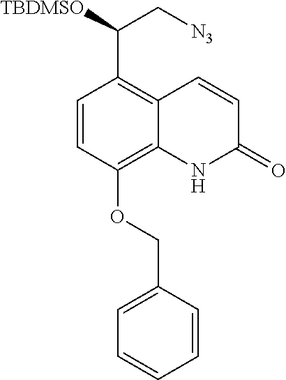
C1=CC(OCC2=CC=CC=C2)=C2C(=C1C([TBDMSO])C[N3])C=CC(=O)N2
